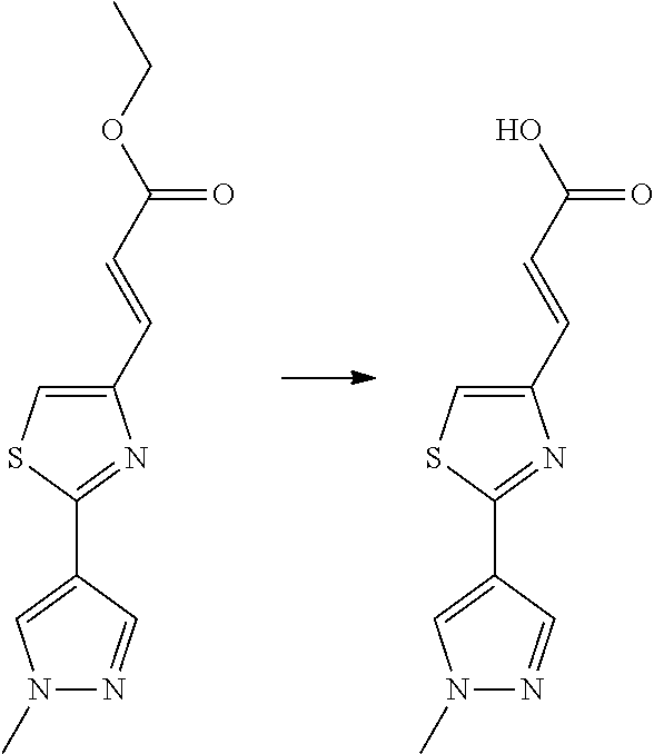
C1(C=CC(=O)OCC)=CSC(C2=CN(C)N=C2)=N1.C1(C=CC(=O)O)=CSC(C2=CN(C)N=C2)=N1
